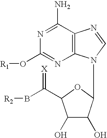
C1(O[R1])=NC2=C(C(N)=N1)N=CN2C1C(O)C(O)C(C(B[R2])=[X])O1
